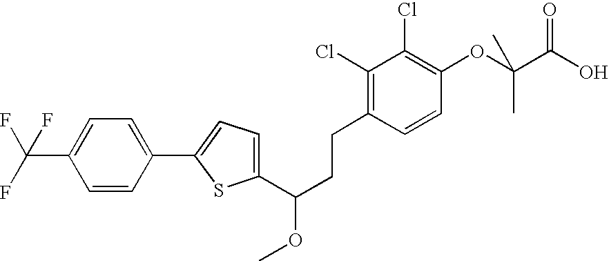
C1(C(CCC2=C(Cl)C(Cl)=C(OC(C(O)=O)(C)C)C=C2)OC)=CC=C(C2=CC=C(C(F)(F)F)C=C2)S1
